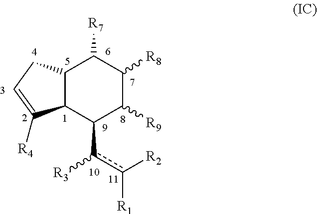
C12C(C(c(c([R2])[R1])[R3])C([R9])C([R8])C1[R7])C([R4])=CC2
